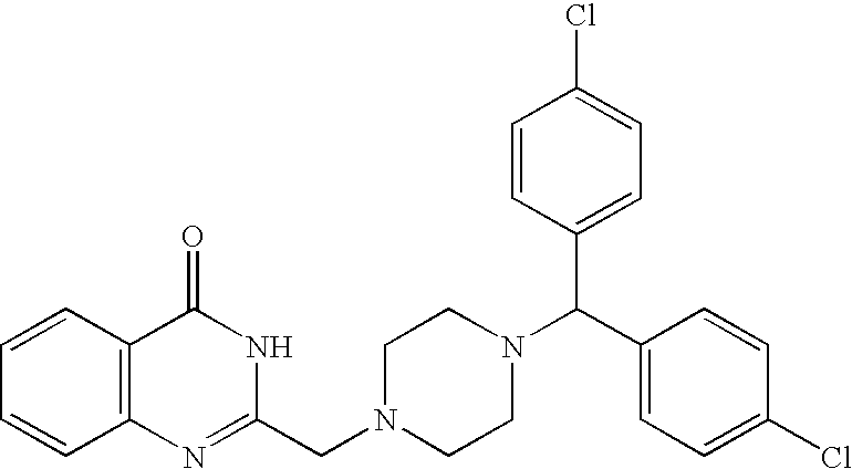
C12=C(C=CC=C1)C(=O)NC(CN1CCN(C(C3=CC=C(Cl)C=C3)C3=CC=C(Cl)C=C3)CC1)=N2
